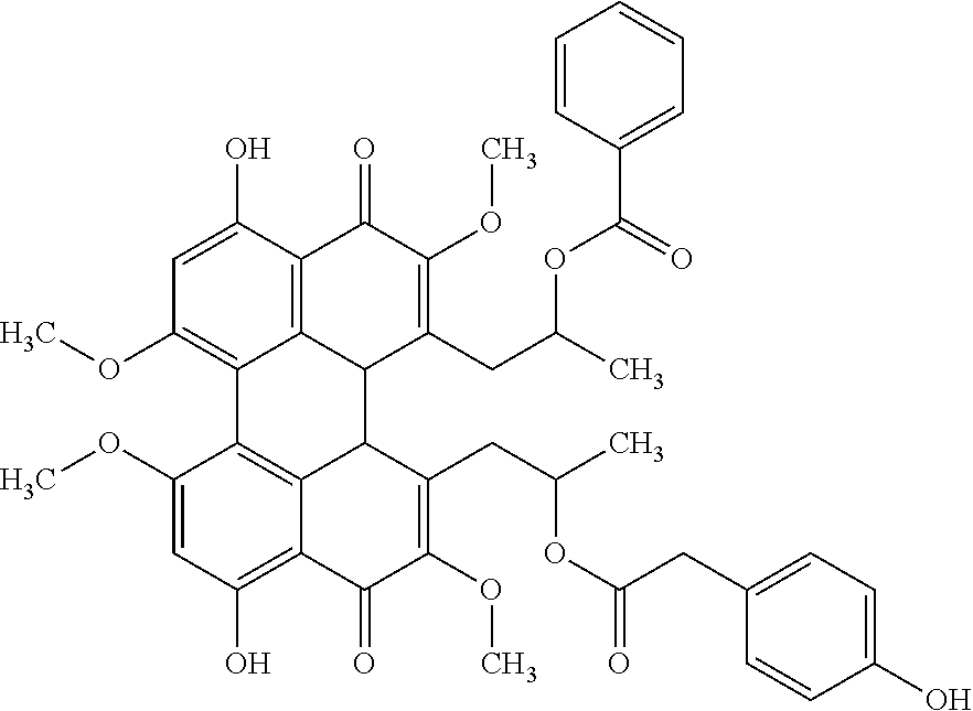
C1(OC)=CC(O)=C2C3=C1C1=C(OC)C=C(O)C4=C1C(C3C(CC(C)OC(CC1=CC=C(O)C=C1)=O)=C(OC)C2=O)C(CC(C)OC(C1=CC=CC=C1)=O)=C(OC)C4=O
